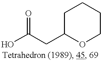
C1C(CC(O)=O)OCCC1
